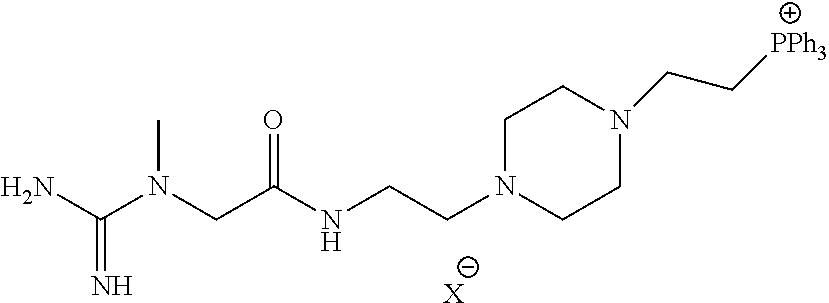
NC(N(CC(NCCN1CCN(CC[PPh3])CC1)=O)C)=N.[X]
